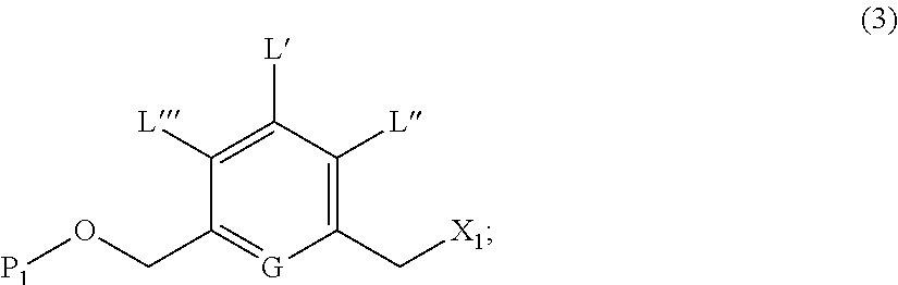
[X1]CC1=C([L])C([L])=C([L])C(CO[P1])=[G]1
